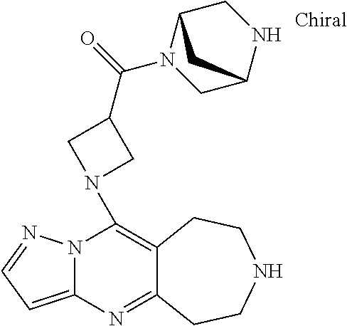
C12=C(N3CC(C(=O)N4CC5NCC4C5)C3)N3C(=CC=N3)N=C1CCNCC2
